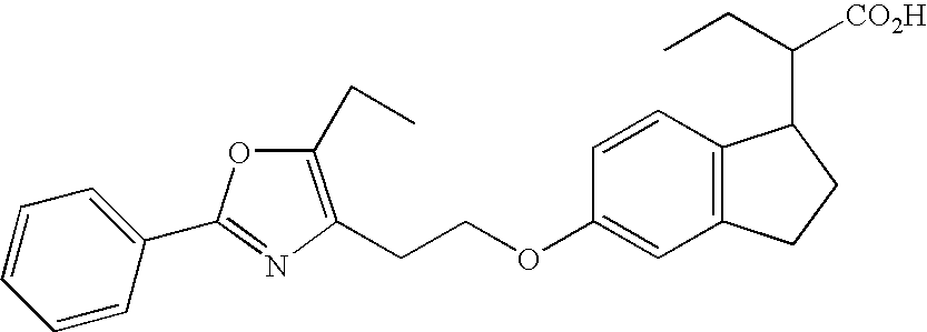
C1(CC)=C(CCOC2=CC3=C(C=C2)C(C(CC)[CO2H])CC3)N=C(C2=CC=CC=C2)O1
